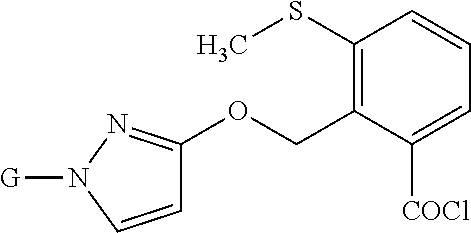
C1(SC)=C(COC2=NN([G])C=C2)C([COCl])=CC=C1
